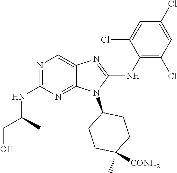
N1=C(NC(CO)C)N=C2C(=C1)N=C(NC1=C(Cl)C=C(Cl)C=C1Cl)N2C1CCC([CONH2])(C)CC1
